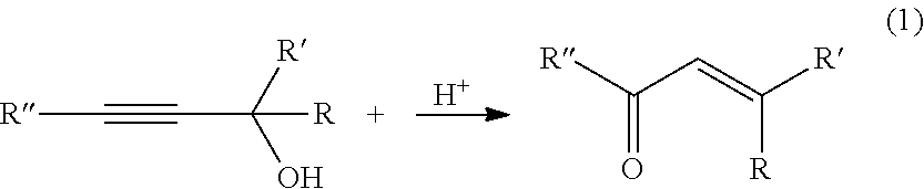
[R]C#CC(O)([R])[R].[H].C(=O)([R])C=C([R])[R]
